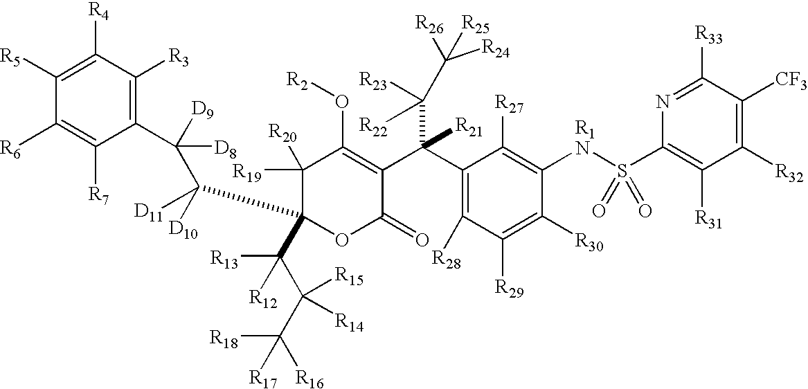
C1(C(C2=C(O[R2])C([R20])([R19])C(C([D11])([D10])C([D9])(C3=C([R3])C([R4])=C([R5])C([R6])=C3[R7])[D8])(C(C(C([R18])([R17])[R16])([R15])[R14])([R13])[R12])OC2=O)(C([R22])([R23])C([R26])([R25])[R24])[R21])=C([R28])C([R29])=C([R30])C([R1N]S(C2=C([R31])C([R32])=C([CF3])C([R33])=N2)(=O)=O)=C1[R27]
